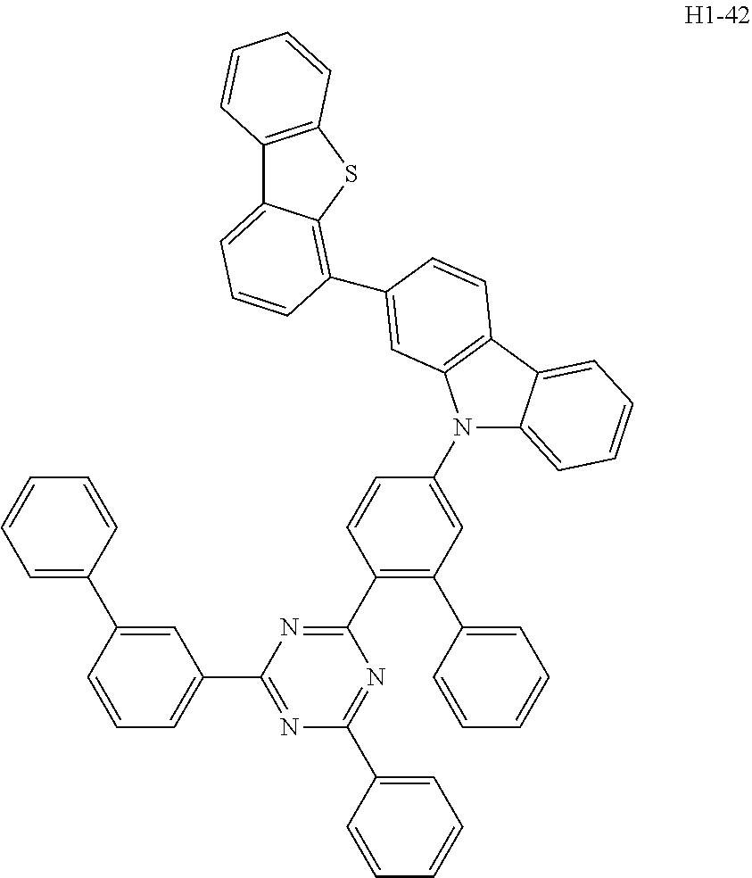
C12=C(SC3=C(C4=CC5=C(C6=CC=CC=C6N5C5=CC(C6=CC=CC=C6)=C(C6=NC(C7=CC=CC(C8=CC=CC=C8)=C7)=NC(C7=CC=CC=C7)=N6)C=C5)C=C4)C=CC=C13)C=CC=C2
